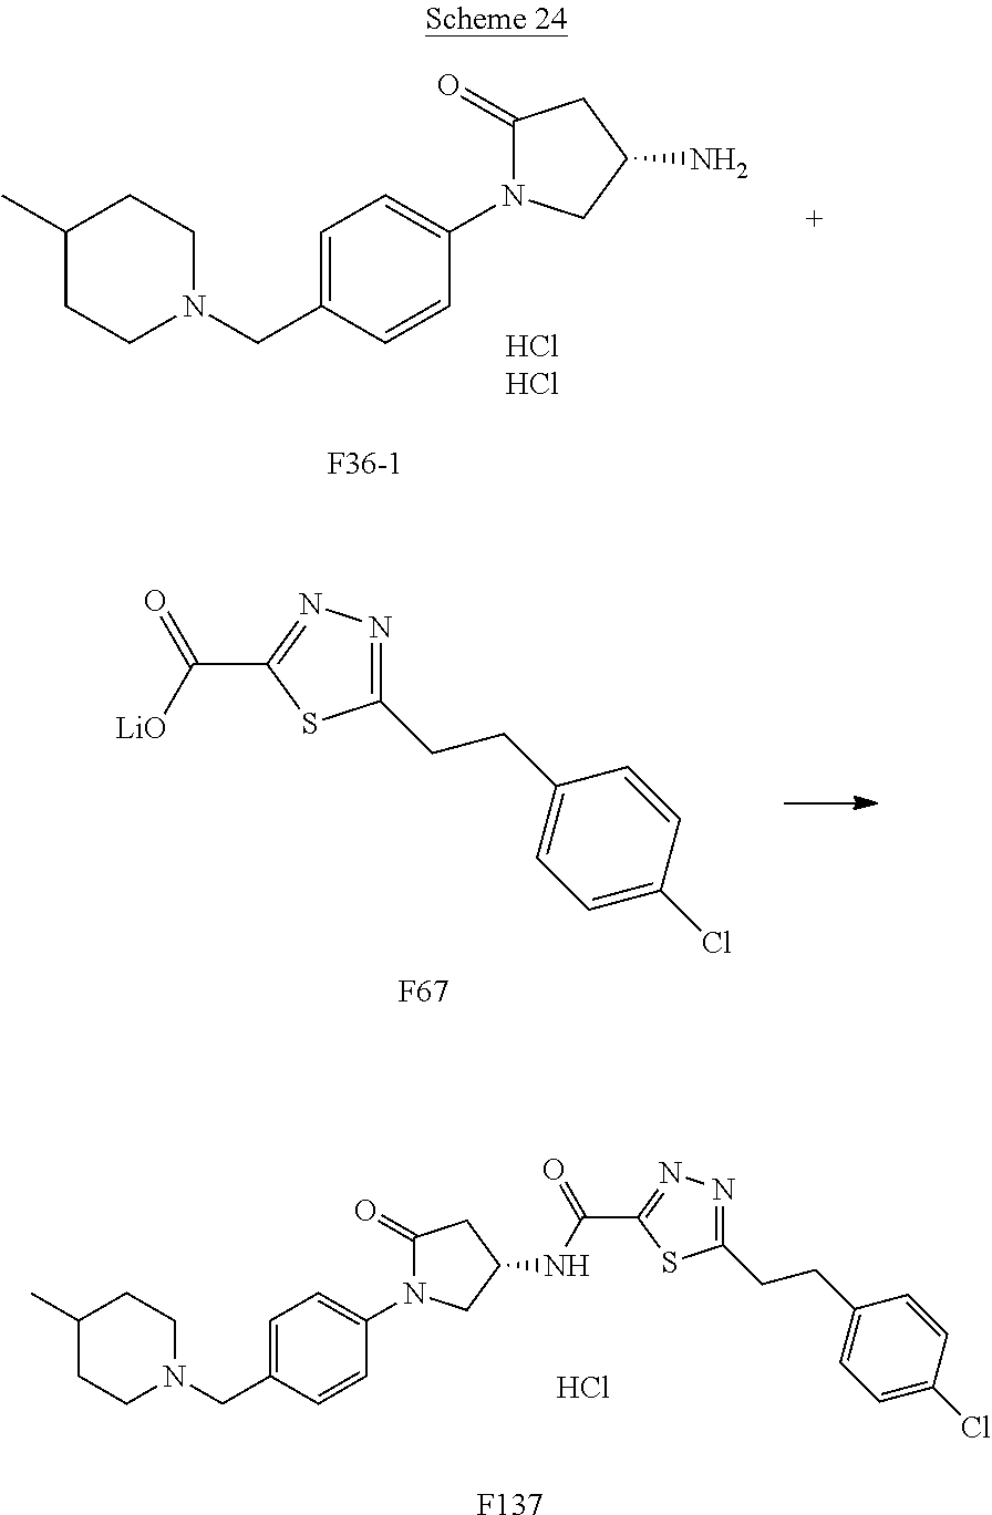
C1=C(CN2CCC(C)CC2)C=CC(N2C(=O)CC(N)C2)=C1.[F36-1].C1=CC(Cl)=CC=C1CCC1=NN=C(C([LiO])=O)S1.[F67].C1=C(CN2CCC(C)CC2)C=CC(N2C(=O)CC(NC(C3=NN=C(CCC4=CC=C(Cl)C=C4)S3)=O)C2)=C1.Cl.[F137]
